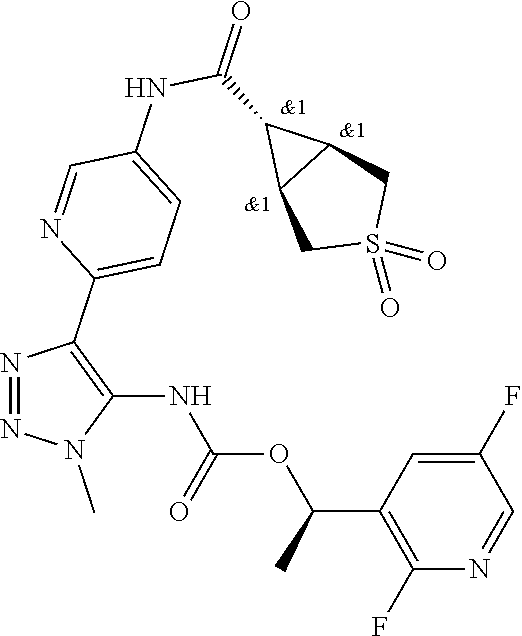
N1=NN(C)C(NC(OC(C2=C(F)N=CC(F)=C2)C)=O)=C1C1=CC=C(NC(=O)C2C3CS(=O)(=O)CC23)C=N1
